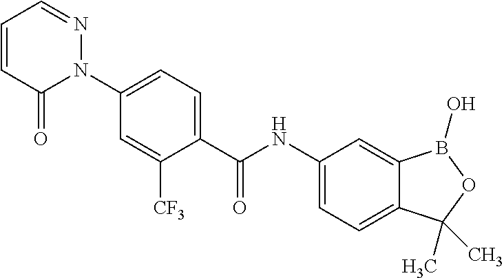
C1=CC(=O)N(C2=CC=C(C(NC3=CC=C4C(=C3)B(O)OC4(C)C)=O)C([CF3])=C2)N=C1
